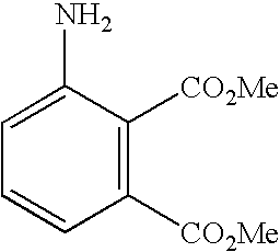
C1=C(N)C([CO2Me])=C([CO2Me])C=C1
